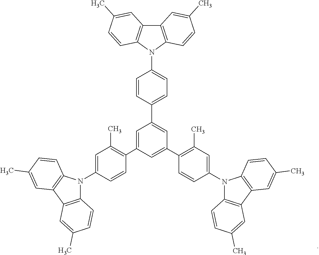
C1(C2=CC(C3=C(C)C=C(N4C5=C(C6=C4C=CC(C)=C6)C=C(C)C=C5)C=C3)=CC(C3=C(C)C=C(N4C5=C(C6=C4C=CC(C)=C6)C=C(C)C=C5)C=C3)=C2)=CC=C(N2C3=C(C4=C2C=CC(C)=C4)C=C(C)C=C3)C=C1
